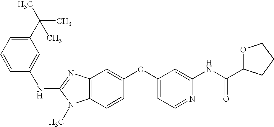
N(C1=NC2=C(N1C)C=CC(OC1=CC=NC(NC(C3OCCC3)=O)=C1)=C2)C1=CC(C(C)(C)C)=CC=C1
